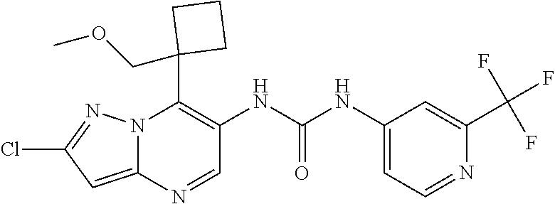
N12C(=CC(Cl)=N1)N=CC(NC(NC1=CC=NC(C(F)(F)F)=C1)=O)=C2C1(COC)CCC1
